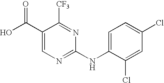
C(C1=CN=C(NC2=CC=C(Cl)C=C2Cl)N=C1[CF3])(=O)O
